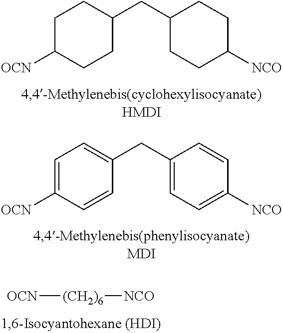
C1C([OCN])CCC(CC2CCC([NCO])CC2)C1.[OCN][(CH2)6][NCO].C1=C([OCN])C=CC(CC2=CC=C([NCO])C=C2)=C1
